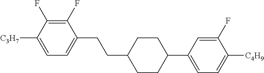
C1(F)=C(F)C([C3H7])=CC=C1CCC1CCC(C2=CC=C([C4H9])C(F)=C2)CC1
